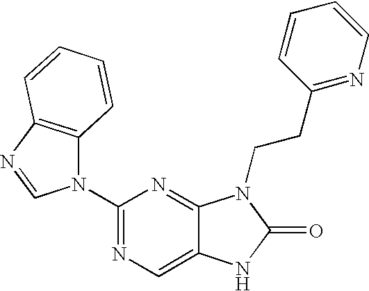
C1(N2C3=C(N=C2)C=CC=C3)=NC=C2C(=N1)N(CCC1=NC=CC=C1)C(=O)N2
